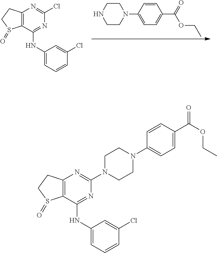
C1=CC(N2CCNCC2)=CC=C1C(=O)OCC.C12=C(C(NC3=CC=CC(Cl)=C3)=NC(Cl)=N1)S(=O)CC2.C12=C(C(NC3=CC=CC(Cl)=C3)=NC(N3CCN(C4=CC=C(C(OCC)=O)C=C4)CC3)=N1)S(=O)CC2
